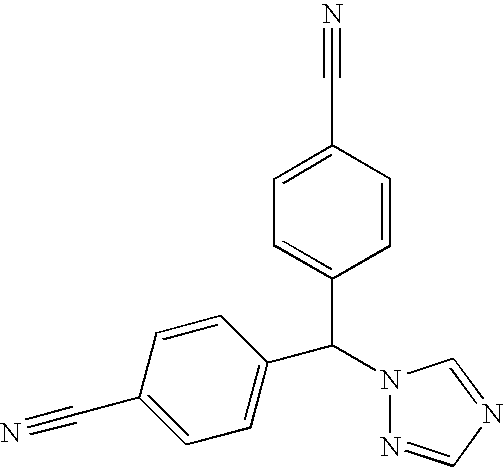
C1=C(C#N)C=CC(C(N2N=CN=C2)C2=CC=C(C#N)C=C2)=C1
